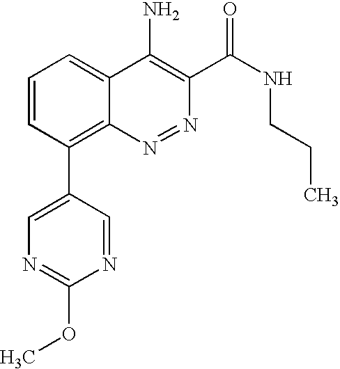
N1=CC(C2=C3C(=CC=C2)C(N)=C(C(=O)NCCC)N=N3)=CN=C1OC
